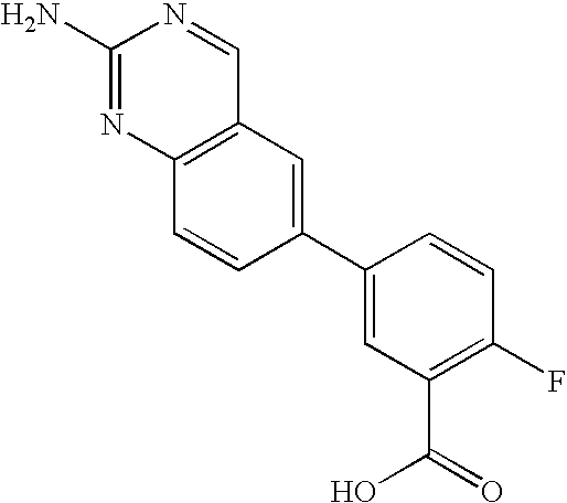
C1=C(C2=CC3=C(C=C2)N=C(N)N=C3)C=CC(F)=C1C(O)=O
